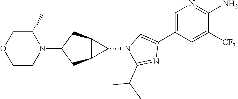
C1=C(C2=CN(C3C4C3CC(N3C(C)COCC3)C4)C(C(C)C)=N2)C=C([CF3])C(N)=N1
